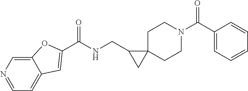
O=C(C1=CC=CC=C1)N1CCC2(CC1)C(CNC(=O)C1=CC3=CC=NC=C3O1)C2
